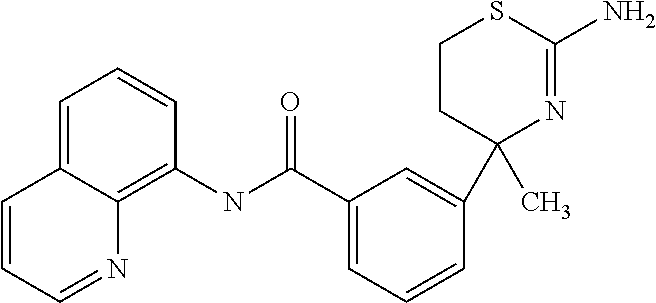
C1(C(NC2=C3C(=CC=C2)C=CC=N3)=O)=CC=CC(C2(C)N=C(N)SCC2)=C1
